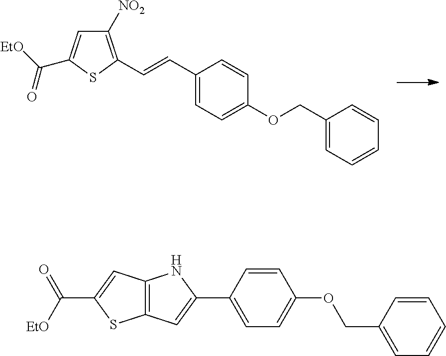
C1([NO2])=C(C=CC2=CC=C(OCC3=CC=CC=C3)C=C2)SC(C([EtO])=O)=C1.C12=C(C=C(C([EtO])=O)S1)NC(C1=CC=C(OCC3=CC=CC=C3)C=C1)=C2
